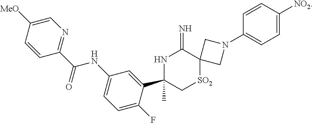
C1=C([MeO])C=CC(C(=O)NC2=CC=C(F)C(C3(C)NC(=N)C4([SO2]C3)CN(C3=CC=C([NO2])C=C3)C4)=C2)=N1
